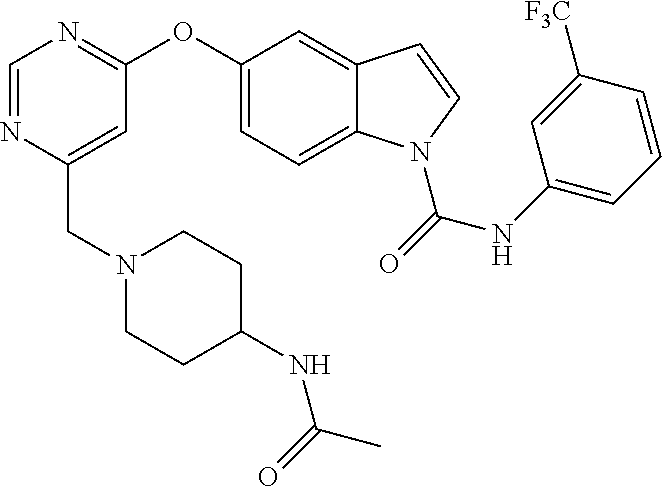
C1=C(CN2CCC(NC(C)=O)CC2)N=CN=C1OC1=CC=C2C(=C1)C=CN2C(=O)NC1=CC=CC([F3C])=C1
